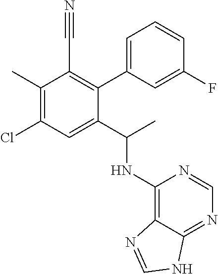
C1(NC(C2=CC(Cl)=C(C)C(C#N)=C2C2=CC=CC(F)=C2)C)=C2C(=NC=N1)NC=N2
